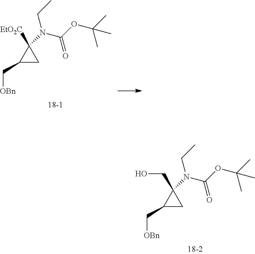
C1(C[OBn])CC1([EtO2C])N(CC)C(OC(C)(C)C)=O.C1(C[OBn])CC1(CO)N(CC)C(OC(C)(C)C)=O
